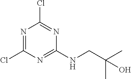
C1(Cl)=NC(Cl)=NC(NCC(C)(C)O)=N1
